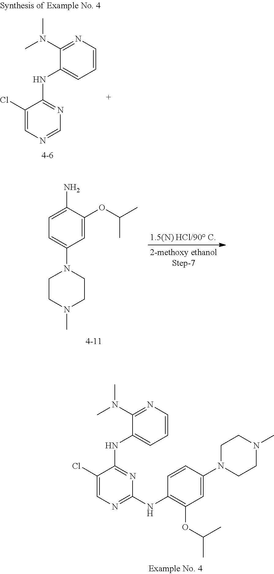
C1=CN=C(N(C)C)C(NC2=NC(NC3=C(OC(C)C)C=C(N4CCN(C)CC4)C=C3)=NC=C2Cl)=C1.C1=CN=C(N(C)C)C(NC2=NC=NC=C2Cl)=C1.C1=C(N)C(OC(C)C)=CC(N2CCN(C)CC2)=C1
